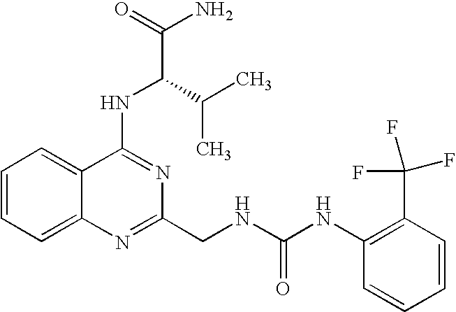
C1=CC=C2C(=C1)C(NC(C(N)=O)C(C)C)=NC(CNC(NC1=C(C(F)(F)F)C=CC=C1)=O)=N2
